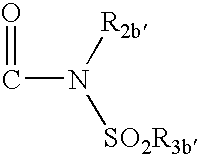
O=CN([SO2R3b])[R2b]
